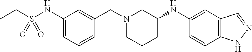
CCS(NC1=CC=CC(CN2CCCC(NC3=CC4=C(C=C3)NN=C4)C2)=C1)(=O)=O
